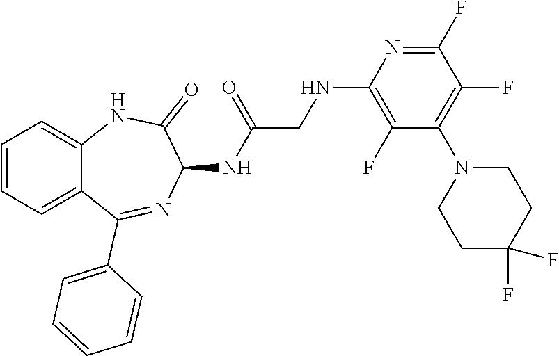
C1=CC=C2C(=C1)NC(=O)C(NC(CNC1=C(F)C(N3CCC(F)(F)CC3)=C(F)C(F)=N1)=O)N=C2C1=CC=CC=C1
